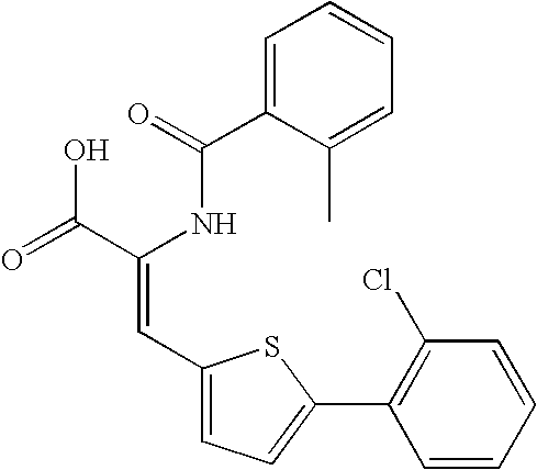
C1=C(C(=O)NC(C(=O)O)=CC2=CC=C(C3=C(Cl)C=CC=C3)S2)C(C)=CC=C1
